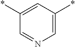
C1=C(*)C=C(*)C=N1
